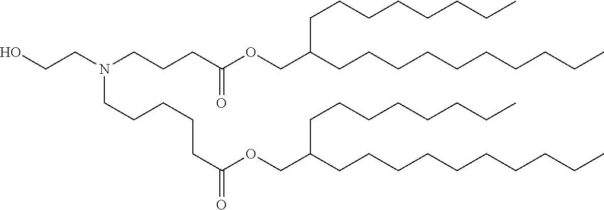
OCCN(CCCC(OCC(CCCCCCCCCC)CCCCCCCC)=O)CCCCCC(=O)OCC(CCCCCCCCCC)CCCCCCCC
